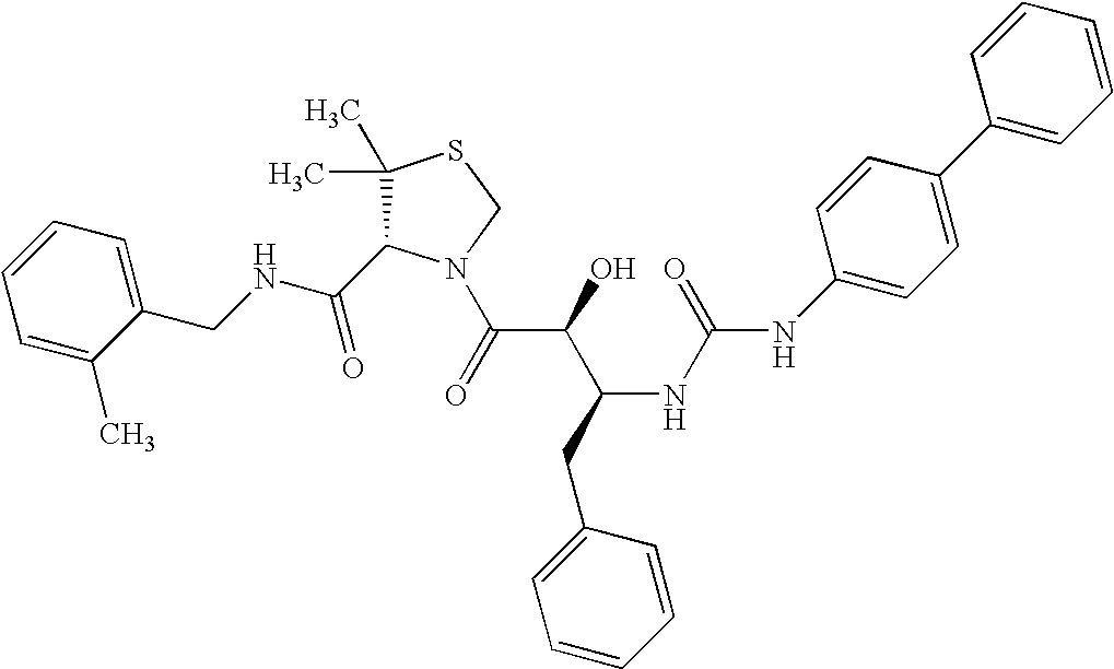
C(NCC1=CC=CC=C1C)(=O)C1C(C)(C)SCN1C(C(C(CC1=CC=CC=C1)NC(=O)NC1=CC=C(C2=CC=CC=C2)C=C1)O)=O
